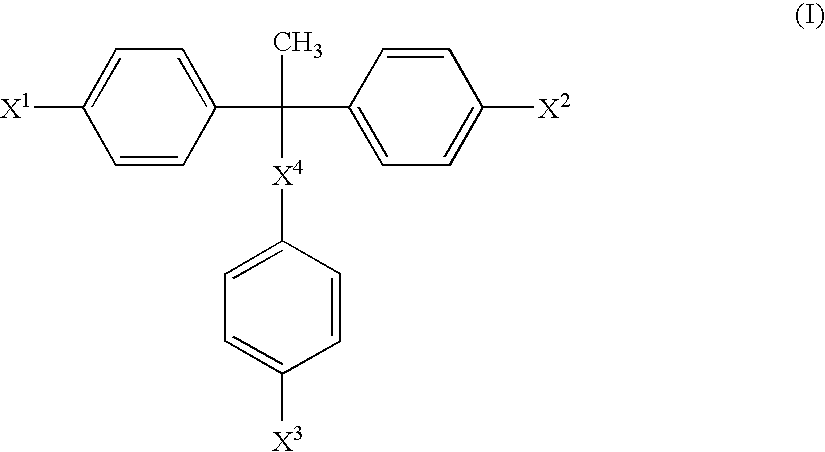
C1=CC(C(C)([X4]C2=CC=C([X3])C=C2)C2=CC=C([X2])C=C2)=CC=C1[X1]
